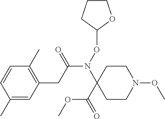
C1=CC(C)=CC(CC(=O)N(C2(C(OC)=O)CCN(OC)CC2)OC2CCCO2)=C1C
